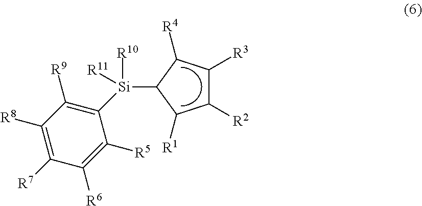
C1([Si]([R10])([R11])C2C([R4])C([R3])C([R2])C2[R1])=C([R9])C([R8])=C([R7])C([R6])=C1[R5]
